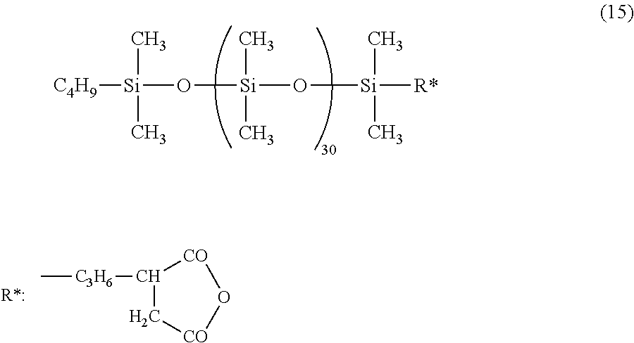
C1[CO]O[CO]C1[C3H6]C.[Si](O[Si](C)(C)[R*])(C)(C)O[Si]([C4H9])(C)C
